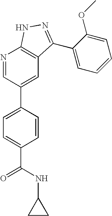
N1=CC(C2=CC=C(C(=O)NC3CC3)C=C2)=CC2=C1NN=C2C1=CC=CC=C1OC
